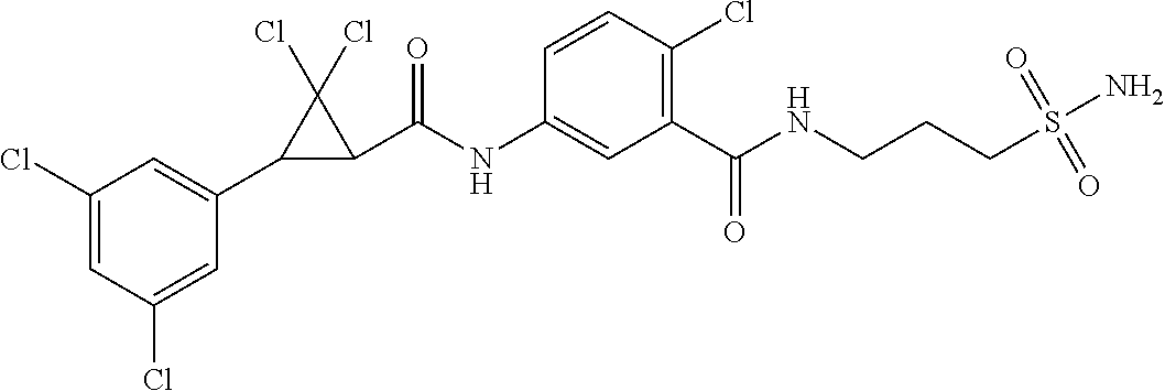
C1(Cl)=CC(C2C(C(NC3=CC(C(NCCCS(N)(=O)=O)=O)=C(Cl)C=C3)=O)C2(Cl)Cl)=CC(Cl)=C1
